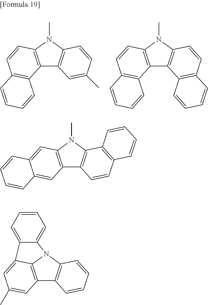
CN1C2=C(C3=C1C=CC(C)=C3)C1=C(C=C2)C=CC=C1.CN1C2=C(C3=C1C=CC1=C3C=CC=C1)C1=C(C=C2)C=CC=C1.CN1C2=C(C3=C1C1=C(C=C3)C=CC=C1)C=C1C(=C2)C=CC=C1.C1=C2C(=CC=C1)N1C3=C(C4=C1C2=CC(C)=C4)C=CC=C3
